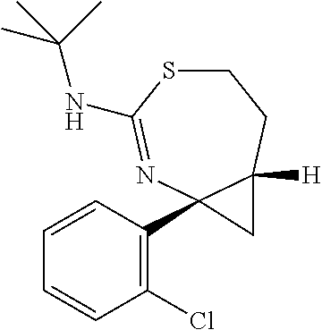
C1=CC=CC(Cl)=C1C12N=C(NC(C)(C)C)SCCC1([H])C2
